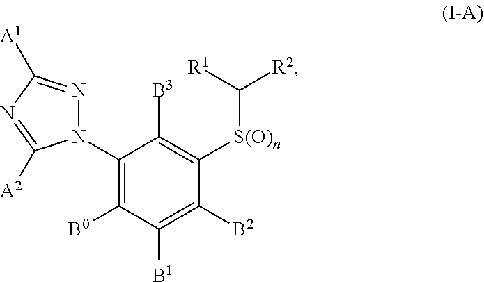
C1(N2N=C([A1])N=C2[A2])=C([B0])C([B1])=C([B2])C([S(O)n]C([R1])[R2])=C1[B3]
